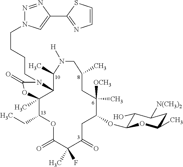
C12C(C)(C(CC)OC(=O)C(C)(F)C(=O)CC(OC3C(O)C([N(CH3)2])CC(C)O3)C([OCH3])(C)CC(C)CN([H])C1C)OC(=O)N2CCCCN1N=NC(C2=NC=CS2)=C1
